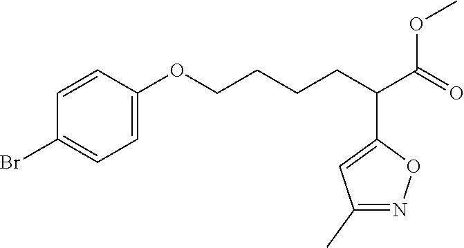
C1=CC(OCCCCC(C(=O)OC)C2=CC(C)=NO2)=CC=C1Br
